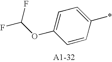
C1(OC(F)F)=CC=C(*)C=C1
